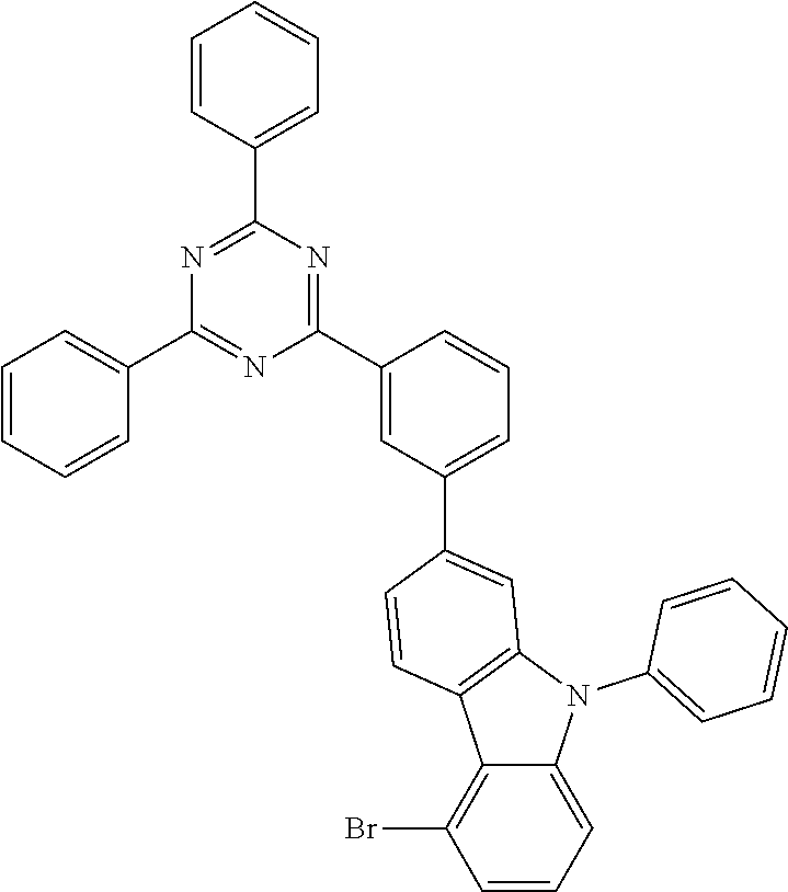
C1=CC(C2=NC(C3=CC=CC=C3)=NC(C3=CC(C4=CC5=C(C6=C(Br)C=CC=C6N5C5=CC=CC=C5)C=C4)=CC=C3)=N2)=CC=C1
